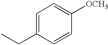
C1=C(CC)C=CC([OCH3])=C1
